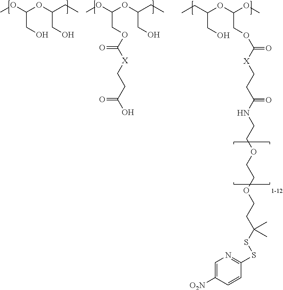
COC(OC(CC)CO)COC([X]CCC(O)=O)=O.COC(OC(CC)CO)CO.CCC(OC(OC)COC(=O)[X]CCC(NCCOCCOCCC(SSC1=NC=C([O2N])C=C1)(C)C)=O)CO
